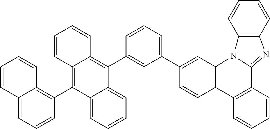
C1=CC2=C(C=C1C1=CC=CC(C3=C4C(=C(C5=C6C(=CC=C5)C=CC=C6)C5=CC=CC=C35)C=CC=C4)=C1)N1C(=NC3=C1C=CC=C3)C1=C2C=CC=C1
